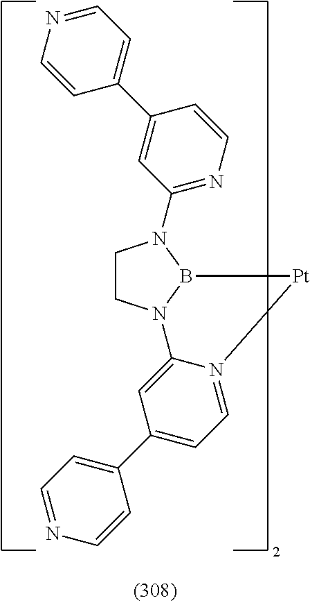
C1CN2B(N1C1=NC=CC(C3=CC=NC=C3)=C1)[Pt]N1=CC=C(C3=CC=NC=C3)C=C21
